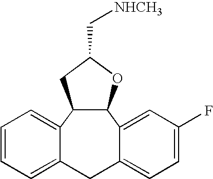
C12C(OC(C[NHCH3])C1)C1=CC(F)=CC=C1CC1=CC=CC=C21
